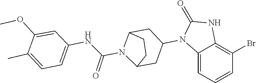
C1C2N(C(NC3=CC=C(C)C(OC)=C3)=O)C(C1)CC(N1C(=O)NC3=C(Br)C=CC=C13)C2
